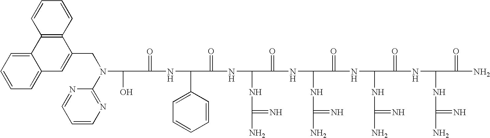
C(=O)(NC(C1=CC=CC=C1)C(=O)NC(NC(N)=N)C(=O)NC(NC(N)=N)C(=O)NC(NC(N)=N)C(=O)NC(NC(N)=N)C(=O)N)C(O)N(C1=NC=CC=N1)CC1=CC2=CC=CC=C2C2=C1C=CC=C2
